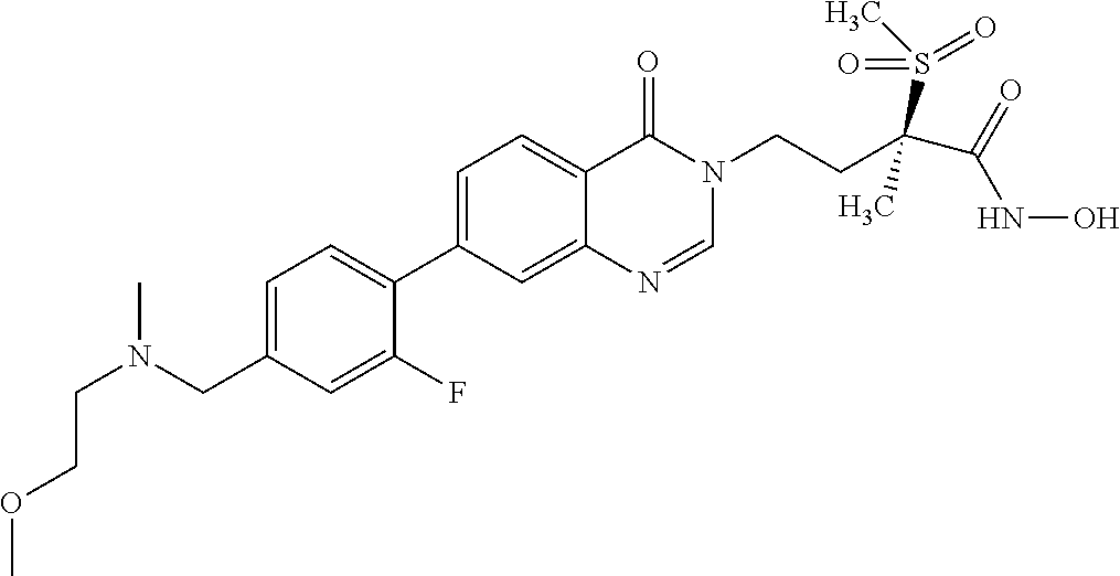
C1=C(CN(C)CCOC)C=C(F)C(C2=CC=C3C(=C2)N=CN(CCC(C(=O)NO)(S(C)(=O)=O)C)C3=O)=C1
